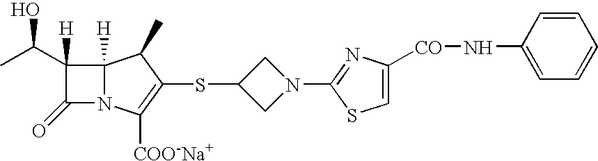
C1N(C2=NC([CO]NC3=CC=CC=C3)=CS2)CC1SC1=C([COO-Na+])N2C(=O)C([H])(C(C)O)C2([H])C1C
